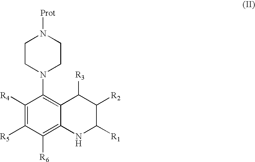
C1CN(C2=C3C(=C([R6])C([R5])=C2[R4])NC([R1])C([R2])C3[R3])CCN1[Prot]
